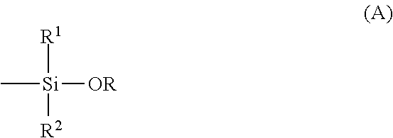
C[Si]([OR])([R1])[R2]
